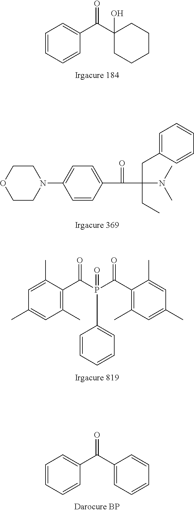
C1=CC=CC(C(C2(O)CCCCC2)=O)=C1.C1CN(C2=CC=C(C(C(CC3=CC=CC=C3)(CC)N(C)C)=O)C=C2)CCO1.C1=C(C)C(C(P(C(C2=C(C)C=C(C)C=C2C)=O)(C2=CC=CC=C2)=O)=O)=C(C)C=C1C.C1=CC=CC(C(C2=CC=CC=C2)=O)=C1
